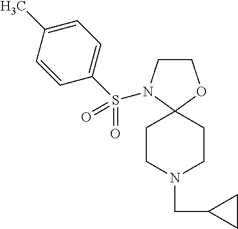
C1CN(S(=O)(C2=CC=C(C)C=C2)=O)C2(O1)CCN(CC1CC1)CC2
